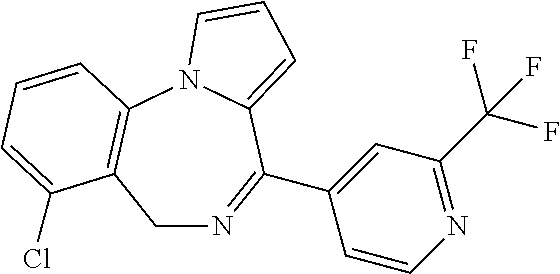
C1N=C(C2=CC(C(F)(F)F)=NC=C2)C2=CC=CN2C2=C1C(Cl)=CC=C2
